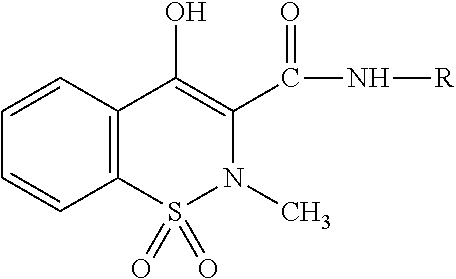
C1=CC2=C(C=C1)C(O)=C(C(N[R])=O)N(C)S2(=O)=O
